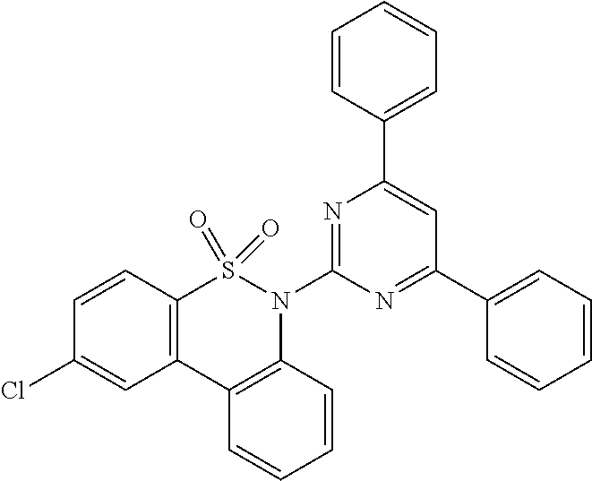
C12=C(C=CC(Cl)=C1)S(=O)(=O)N(C1=NC(C3=CC=CC=C3)=CC(C3=CC=CC=C3)=N1)C1=C2C=CC=C1
